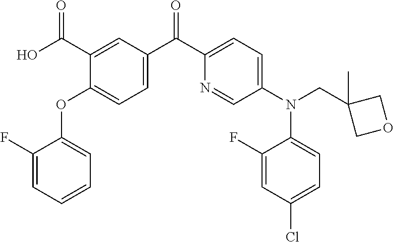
C1(OC2=CC=C(C(C3=CC=C(N(C4=CC=C(Cl)C=C4F)CC4(C)COC4)C=N3)=O)C=C2C(O)=O)=CC=CC=C1F
